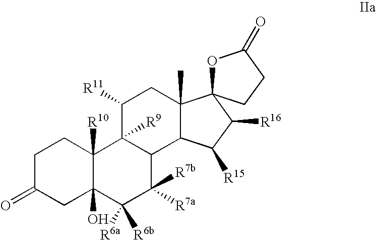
C1C(=O)CC2(O)C([R10])(C1)C1([R9])C(C([R7a])([R7b])C2([R6b])[R6a])C2C(C)(CC1[R11])C1(C([R16])C2[R15])OC(=O)CC1
